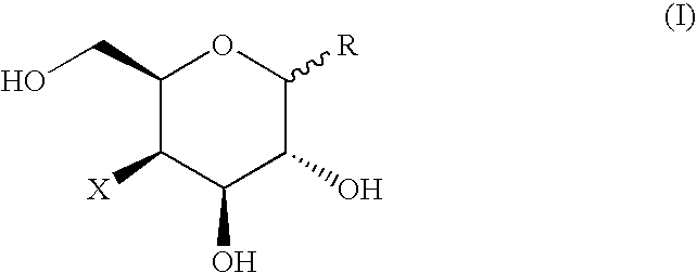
C1(CO)C([X])C(O)C(O)C([R])O1
